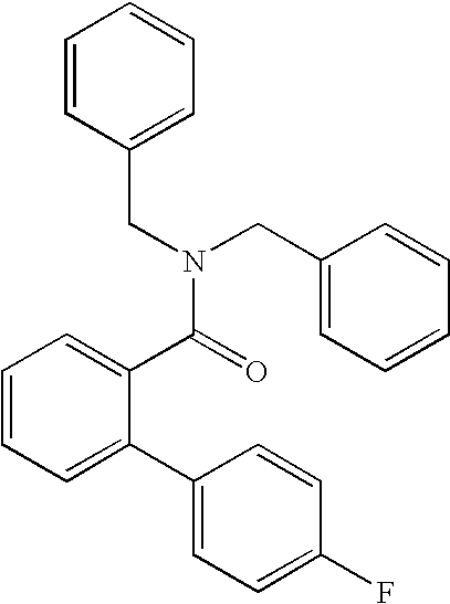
C1=C(C2=CC=C(F)C=C2)C(C(N(CC2=CC=CC=C2)CC2=CC=CC=C2)=O)=CC=C1
